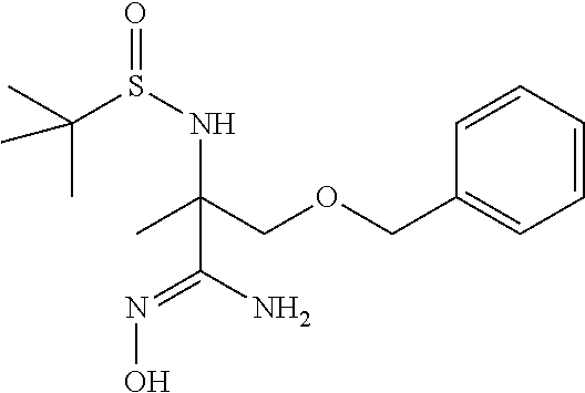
C1=CC(COCC(C)(NS(=O)C(C)(C)C)C(N)=NO)=CC=C1
